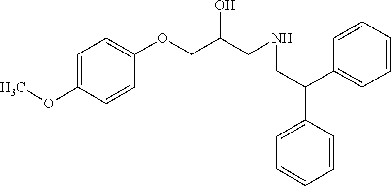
C1=CC=CC=C1C(CNCC(COC1=CC=C(OC)C=C1)O)C1=CC=CC=C1
